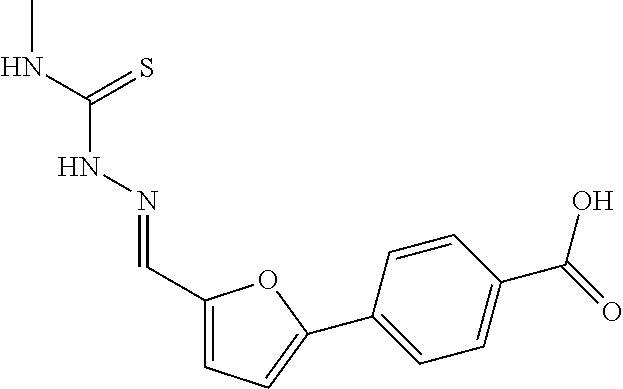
C1(C=NNC(NC)=S)=CC=C(C2=CC=C(C(=O)O)C=C2)O1
